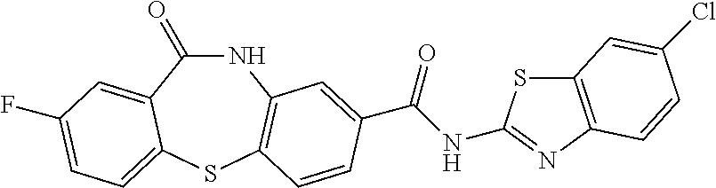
C1(=O)NC2=C(SC3=CC=C(F)C=C13)C=CC(C(NC1=NC3=C(S1)C=C(Cl)C=C3)=O)=C2
